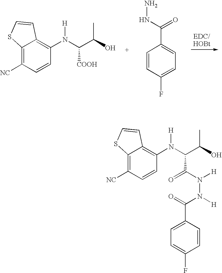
C12=C([NC])C=CC(N(C(C(O)C)[COOH])[H])=C1C=CS2.C1=CC(F)=CC=C1C(NN)=O.C12=C([NC])C=CC(N(C(C(O)C)C(N([H])N([H])C(=O)C3=CC=C(F)C=C3)=O)[H])=C1C=CS2
